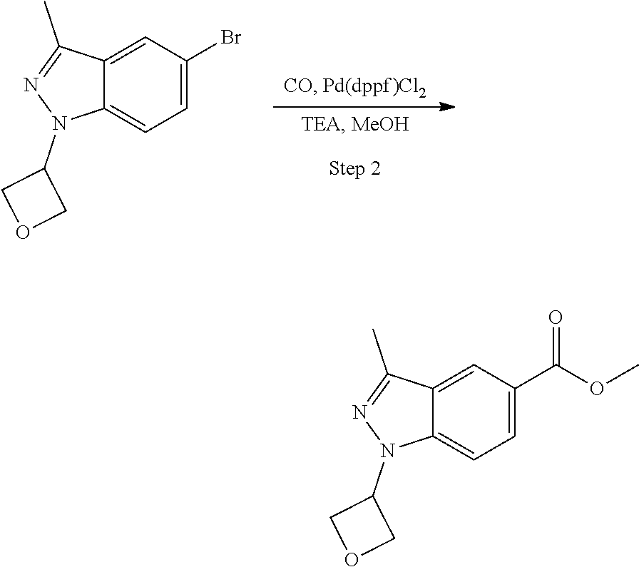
C12=CC(Br)=CC=C1N(C1COC1)N=C2C.C12=CC(C(OC)=O)=CC=C1N(C1COC1)N=C2C
